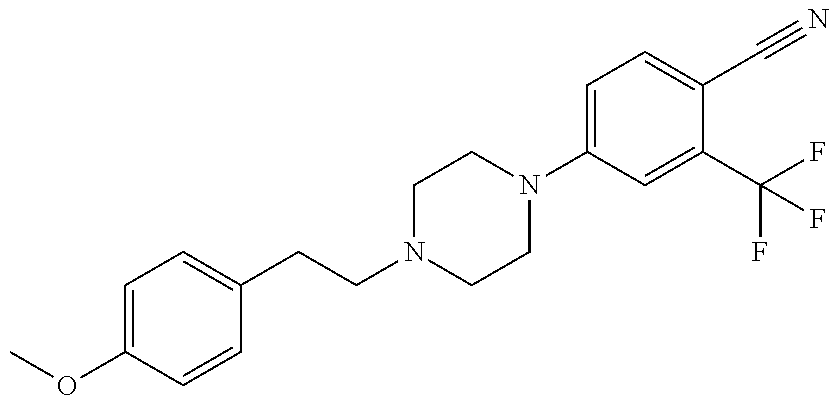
COC1=CC=C(CCN2CCN(C3=CC=C(C#N)C(C(F)(F)F)=C3)CC2)C=C1
